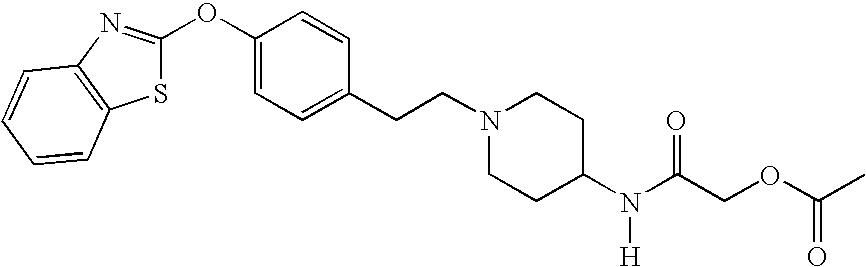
C1=C(OC2=NC3=C(S2)C=CC=C3)C=CC(CCN2CCC(N(C(COC(C)=O)=O)[H])CC2)=C1
